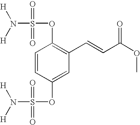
C1=CC(OS(N([H])[H])(=O)=O)=C(C=CC(OC)=O)C=C1OS(N([H])[H])(=O)=O
